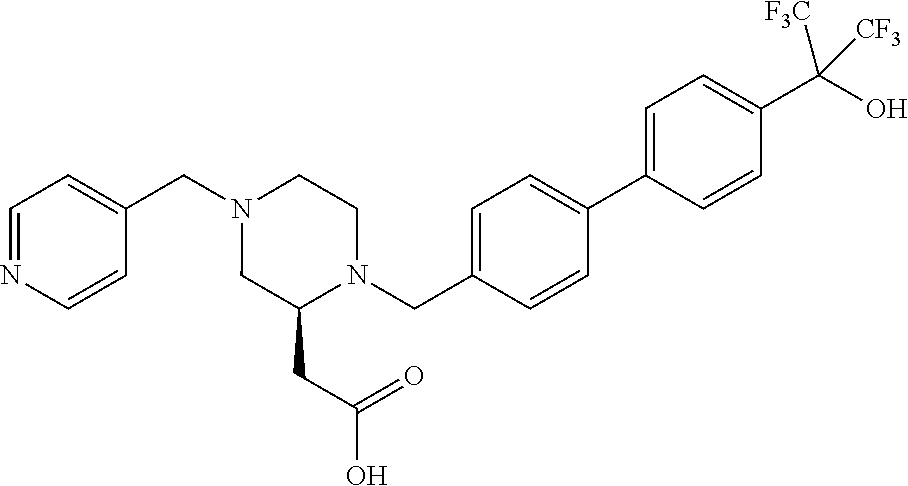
C1=NC=CC(CN2CC(CC(O)=O)N(CC3=CC=C(C4=CC=C(C(O)([CF3])[CF3])C=C4)C=C3)CC2)=C1
